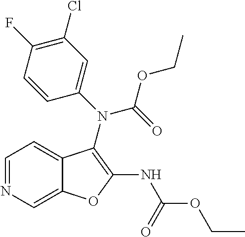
C1=NC=C2C(=C1)C(N(C(OCC)=O)C1=CC(Cl)=C(F)C=C1)=C(NC(OCC)=O)O2
